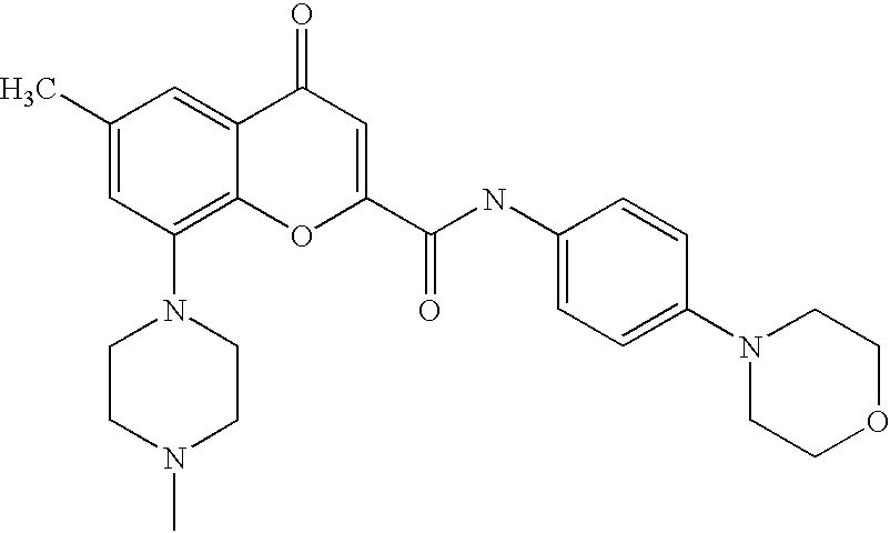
C1(C)=CC(N2CCN(C)CC2)=C2C(=C1)C(=O)C=C(C(NC1=CC=C(N3CCOCC3)C=C1)=O)O2
